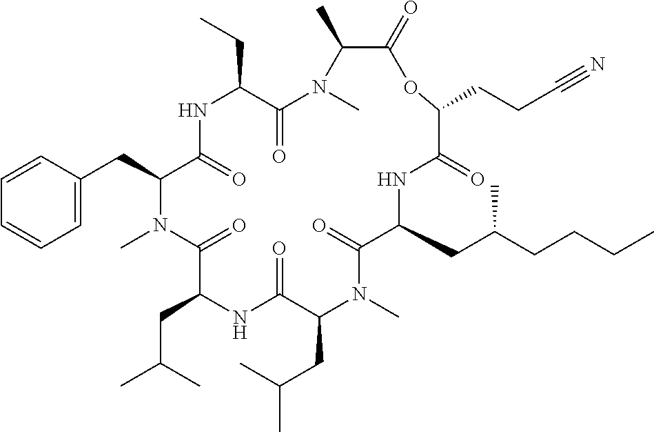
C1(C)C(=O)OC(CCC#N)C(=O)NC(CC(CCCC)C)C(=O)N(C)C(CC(C)C)C(=O)NC(CC(C)C)C(=O)N(C)C(CC2=CC=CC=C2)C(=O)NC(CC)C(=O)N1C
